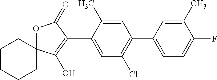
C1CCCC2(C1)OC(=O)C(C1=CC(Cl)=C(C3=CC=C(F)C(C)=C3)C=C1C)=C2O
